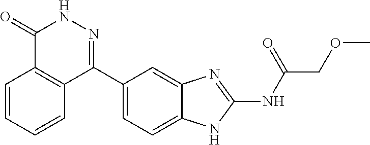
C(C(=O)NC1=NC2=CC(C3=NNC(=O)C4=C3C=CC=C4)=CC=C2N1)OC
